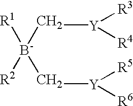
[B-]([R1])([R2])(C[Y]([R3])[R4])C[Y]([R5])[R6]
